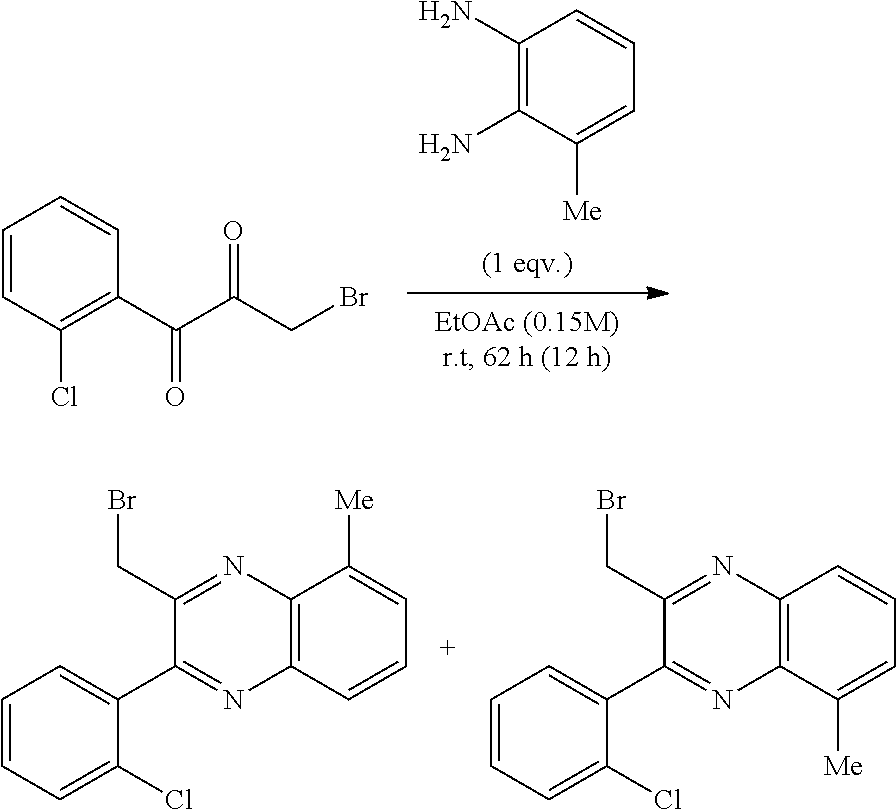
C1(N)=C(N)C([Me])=CC=C1.C1=CC(Cl)=C(C(C(CBr)=O)=O)C=C1.C1=CC=C(Cl)C(C2=NC3=C(N=C2CBr)C([Me])=CC=C3)=C1.C1=CC=C(Cl)C(C2=NC3=C(N=C2CBr)C=CC=C3[Me])=C1
